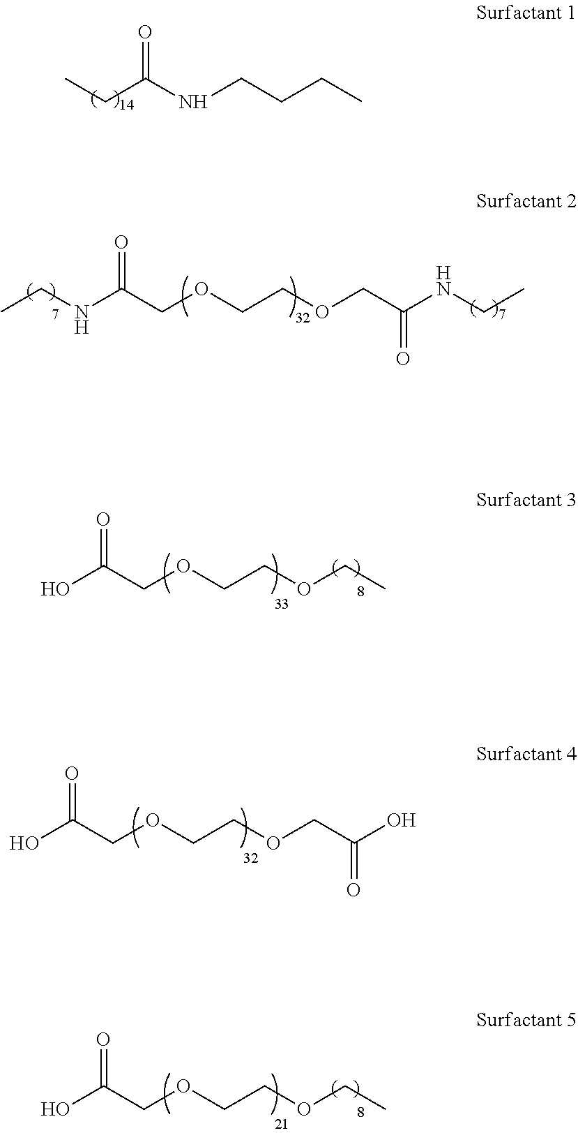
CCC(NCCCC)=O.OC(COCCOCC)=O.OC(COCCOCC(O)=O)=O.OC(COCCOCC)=O.CCNC(COCCOCC(NCC)=O)=O
